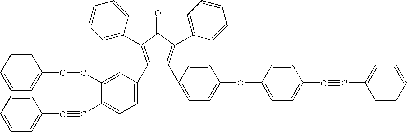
C1(C2=CC=C(C#CC3=CC=CC=C3)C(C#CC3=CC=CC=C3)=C2)=C(C2=CC=CC=C2)C(=O)C(C2=CC=CC=C2)=C1C1=CC=C(OC2=CC=C(C#CC3=CC=CC=C3)C=C2)C=C1
